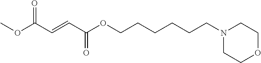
N1(CCCCCCOC(C=CC(OC)=O)=O)CCOCC1
